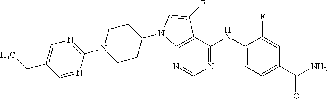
N1=CN=C(NC2=CC=C(C(N)=O)C=C2F)C2=C1N(C1CCN(C3=NC=C(CC)C=N3)CC1)C=C2F
